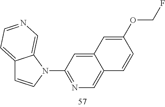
C12=CC=NC=C1N(C1=NC=C3C(=C1)C=C(OCF)C=C3)C=C2
